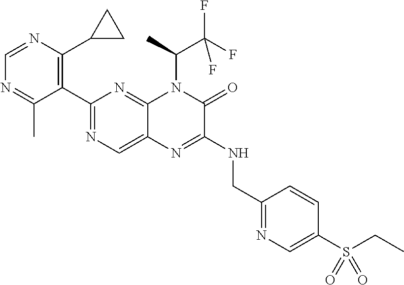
C1(C2=NC=C3C(=N2)N(C(C(F)(F)F)C)C(=O)C(NCC2=NC=C(S(CC)(=O)=O)C=C2)=N3)=C(C2CC2)N=CN=C1C
